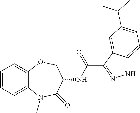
C1=CC=C2C(=C1)OCC(NC(C1=NNC3=CC=C(C(C)C)C=C13)=O)C(=O)N2C
